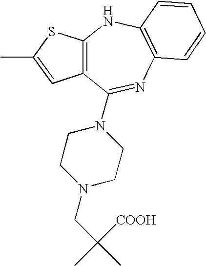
C12=C(SC(C)=C1)NC1=C(N=C2N2CCN(CC(C)([COOH])C)CC2)C=CC=C1
